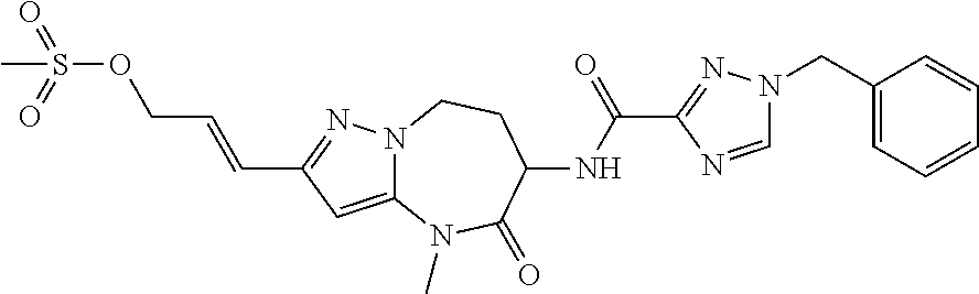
C1(C=CCOS(=O)(=O)C)=NN2C(=C1)N(C)C(=O)C(NC(C1=NN(CC3=CC=CC=C3)C=N1)=O)CC2
